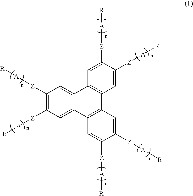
C12=CC([Z][A][R])=C([Z][A][R])C=C1C1=C(C3=C2C=C([Z][A][R])C([Z][A][R])=C3)C=C([Z][A][R])C([Z][A][R])=C1
